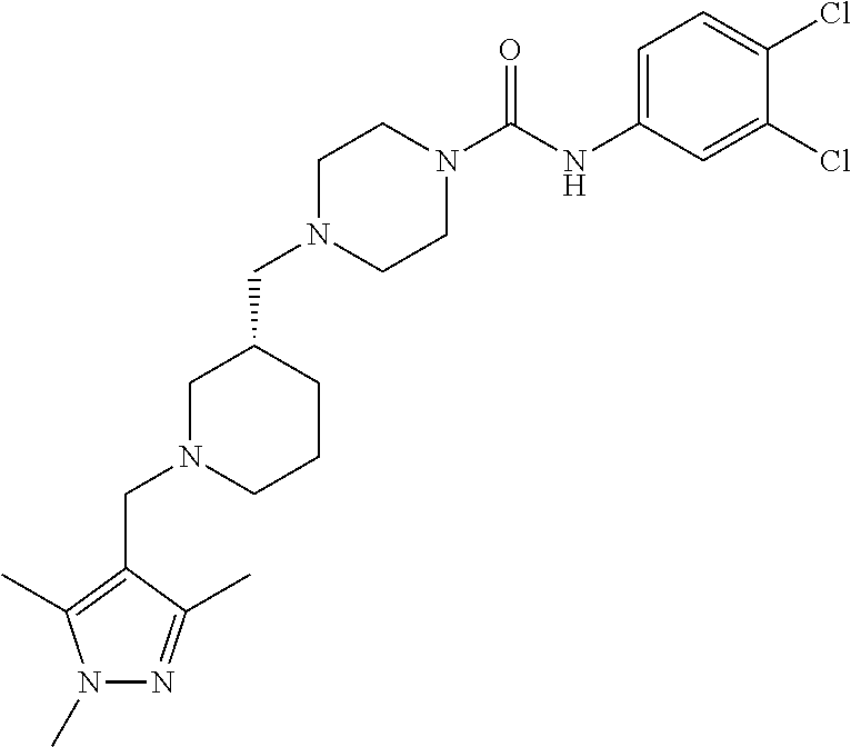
C1N(CC2CN(CC3=C(C)N(C)N=C3C)CCC2)CCN(C(NC2=CC=C(Cl)C(Cl)=C2)=O)C1
